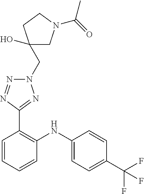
C1=CC(C(F)(F)F)=CC=C1NC1=C(C2=NN(CC3(O)CN(C(C)=O)CC3)N=N2)C=CC=C1
